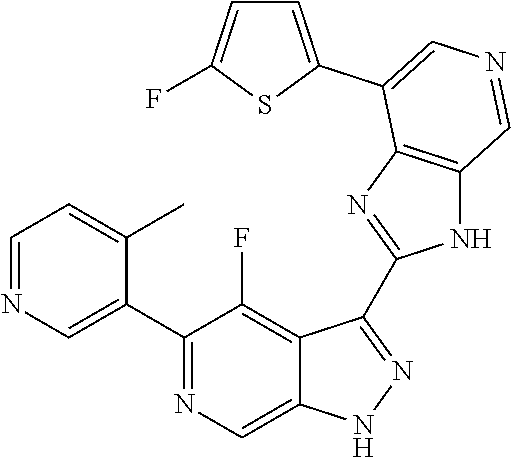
C1(C2=CN=CC=C2C)=NC=C2C(=C1F)C(C1=NC3=C(N1)C=NC=C3C1=CC=C(F)S1)=NN2
